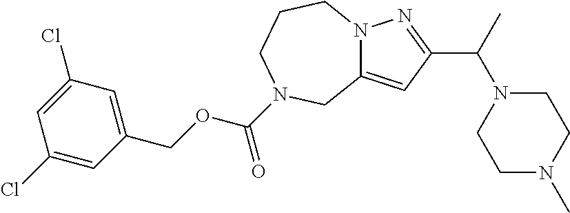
C12=CC(C(C)N3CCN(C)CC3)=NN1CCCN(C(OCC1=CC(Cl)=CC(Cl)=C1)=O)C2
